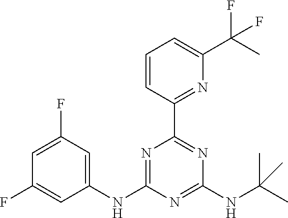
C1(NC2=CC(F)=CC(F)=C2)=NC(C2=NC(C(C)(F)F)=CC=C2)=NC(NC(C)(C)C)=N1
